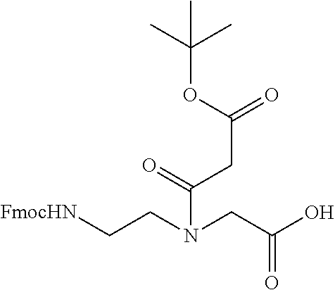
CC(C)(C)OC(=O)CC(=O)N(CC(O)=O)CC[FmocHN]
